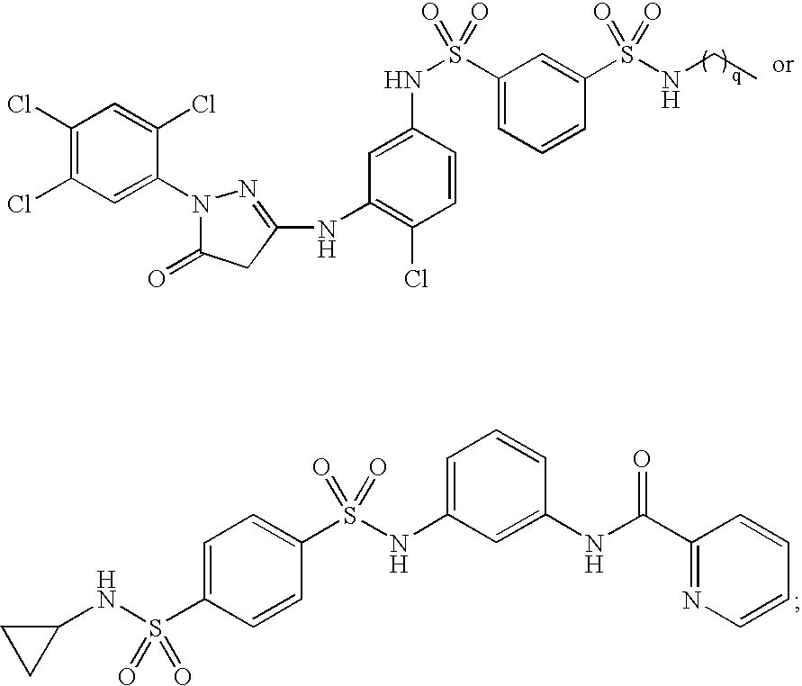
C1CC1NS(C1=CC=C(S(NC2=CC=CC(NC(=O)C3=NC=CC=C3)=C2)(=O)=O)C=C1)(=O)=O.C1(Cl)=C(Cl)C=C(N2C(=O)CC(NC3=C(Cl)C=CC(NS(=O)(=O)C4=CC=CC(S(=O)(=O)NCC)=C4)=C3)=N2)C(Cl)=C1
